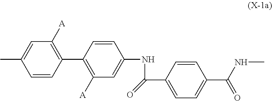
C1=CC(C2=C([A])C=C(NC(C3=CC=C(C(NC)=O)C=C3)=O)C=C2)=C([A])C=C1C
